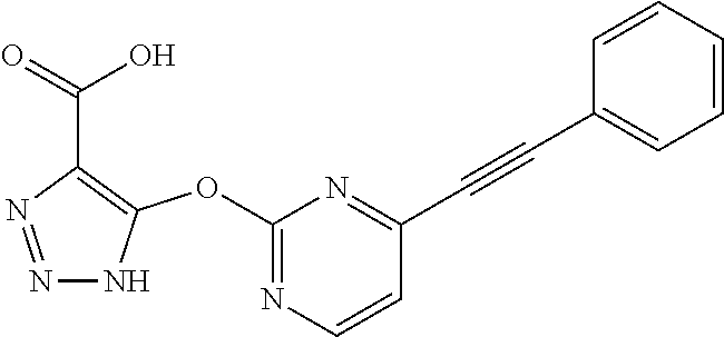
C1(OC2=C(C(=O)O)N=NN2)=NC=CC(C#CC2=CC=CC=C2)=N1
